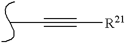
CC#C[R21]
